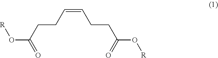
O(C(CCC=CCCC(O[R])=O)=O)[R]
